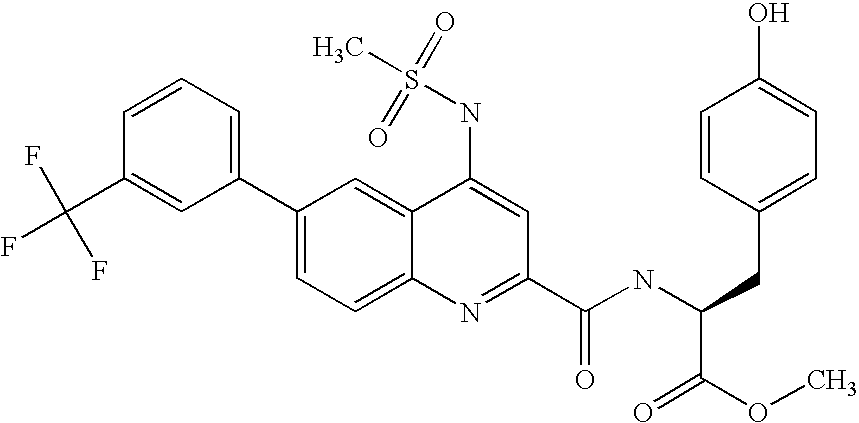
C1=CC(C(F)(F)F)=CC(C2=CC=C3C(=C2)C(NS(C)(=O)=O)=CC(C(NC(C(OC)=O)CC2=CC=C(O)C=C2)=O)=N3)=C1
